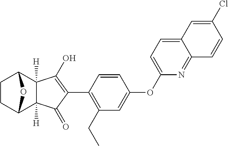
C1CC2C3([H])C([H])(C1O2)C(O)=C(C1=C(CC)C=C(OC2=CC=C4C(=N2)C=CC(Cl)=C4)C=C1)C3=O
